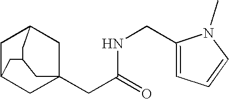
C1C2CC3(CC(=O)NCC4=CC=CN4C)CC1CC(C3)C2
